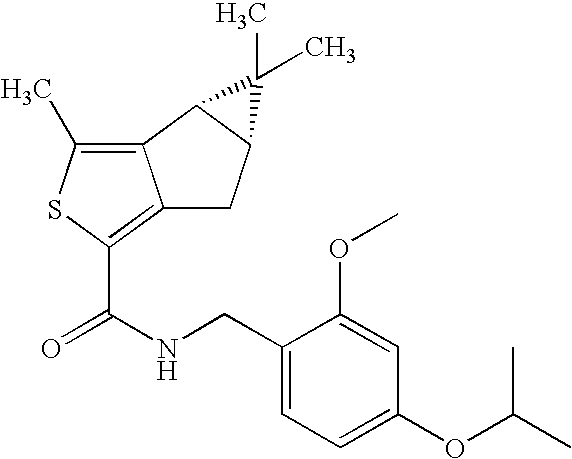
C12=C(C)SC(C(NCC3=CC=C(OC(C)C)C=C3OC)=O)=C1CC1C2C1(C)C
